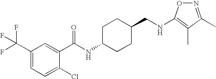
N(CC1CCC(NC(=O)C2=CC(C(F)(F)F)=CC=C2Cl)CC1)C1=C(C)C(C)=NO1
